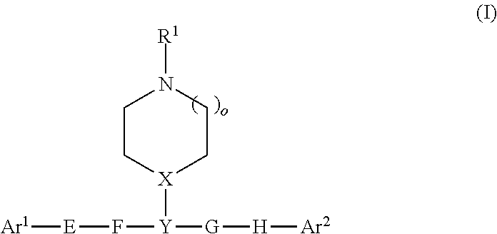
C1C[X]([Y]([G][H][Ar2])F[E][Ar1])CCN1[R1]
